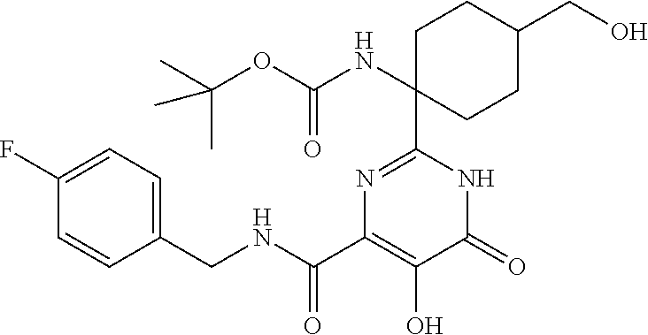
C1C(NC(OC(C)(C)C)=O)(C2=NC(C(NCC3=CC=C(F)C=C3)=O)=C(O)C(=O)N2)CCC(CO)C1
